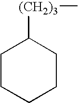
C1CCCCC1[(CH2)3]C
